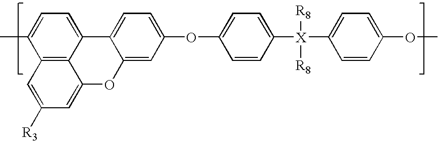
C1(C)=CC=C2C3=C1C=C([R3])C=C3OC1=CC(OC3=CC=C([X](C4=CC=C(OC)C=C4)([R8])[R8])C=C3)=CC=C21
